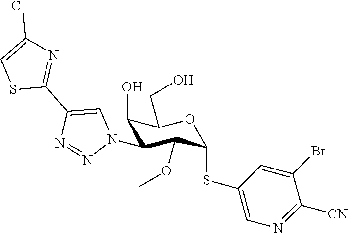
C1(O)C(N2C=C(C3=NC(Cl)=CS3)N=N2)C(OC)C(SC2=CN=C([CN])C(Br)=C2)OC1CO
